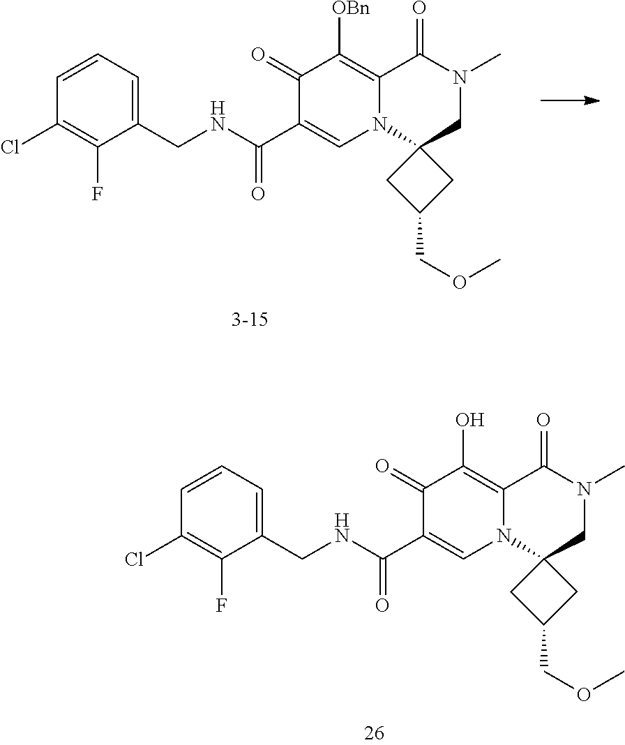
C1(CNC(C2=CN3C(=C([OBn])C2=O)C(=O)N(C)CC32CC(COC)C2)=O)=CC=CC(Cl)=C1F.C1(CNC(C2=CN3C(=C(O)C2=O)C(=O)N(C)CC32CC(COC)C2)=O)=CC=CC(Cl)=C1F
